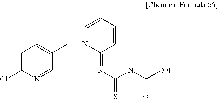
C1=C(Cl)N=CC(CN2C(=NC(NC([OEt])=O)=S)C=CC=C2)=C1
